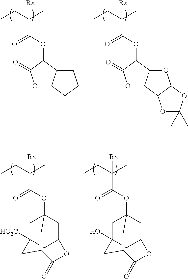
CCC(C)(C(OC1C(=O)OC2C1CCC2)=O)[Rx].CCC(C)(C(OC1C(=O)OC2C1OC1C2OC(C)(C)O1)=O)[Rx].CCC(C)(C(OC12CC3([HO2C])CC(C1)OC(=O)C(C3)C2)=O)[Rx].CCC(C)(C(OC12CC3(O)CC(C1)OC(=O)C(C3)C2)=O)[Rx]
